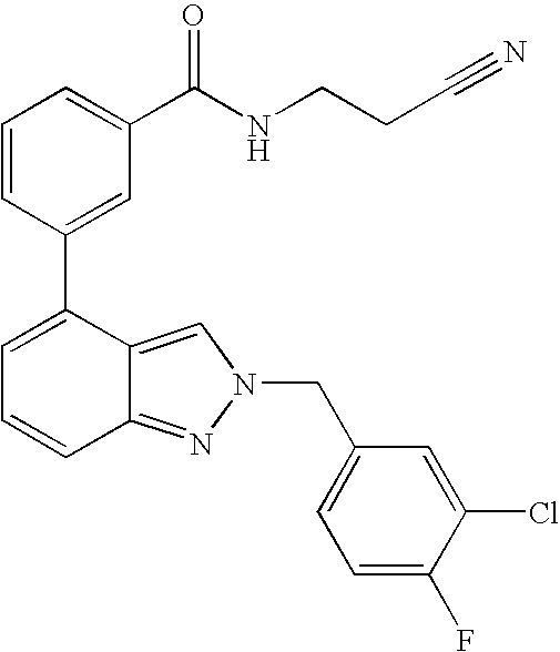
C1=CC(C2=CC=CC3=NN(CC4=CC=C(F)C(Cl)=C4)C=C23)=CC(C(NCCC#N)=O)=C1
